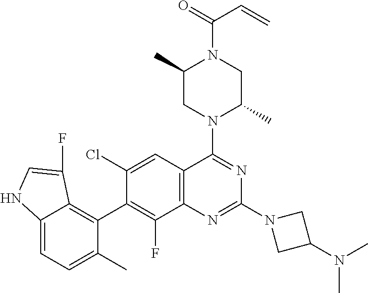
C12=C(C=C(Cl)C(C3=C4C(=CC=C3C)NC=C4F)=C1F)C(N1C(C)CN(C(=O)C=C)C(C)C1)=NC(N1CC(N(C)C)C1)=N2
